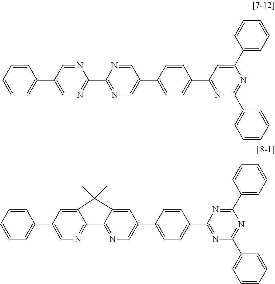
C1(C2=CN=C3C(=C2)C(C)(C)C2=CC(C4=CC=C(C5=NC(C6=CC=CC=C6)=NC(C6=CC=CC=C6)=N5)C=C4)=CN=C32)=CC=CC=C1.C1(C2=CN=C(C3=NC=C(C4=CC=C(C5=NC(C6=CC=CC=C6)=NC(C6=CC=CC=C6)=C5)C=C4)C=N3)N=C2)=CC=CC=C1
